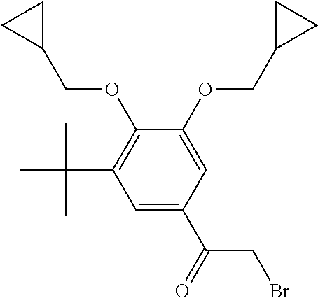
C1=C(C(=O)CBr)C=C(OCC2CC2)C(OCC2CC2)=C1C(C)(C)C
